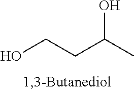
OCCC(C)O
